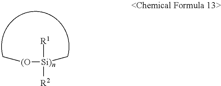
[(O]([Si)]([R1])([R2])C)C
